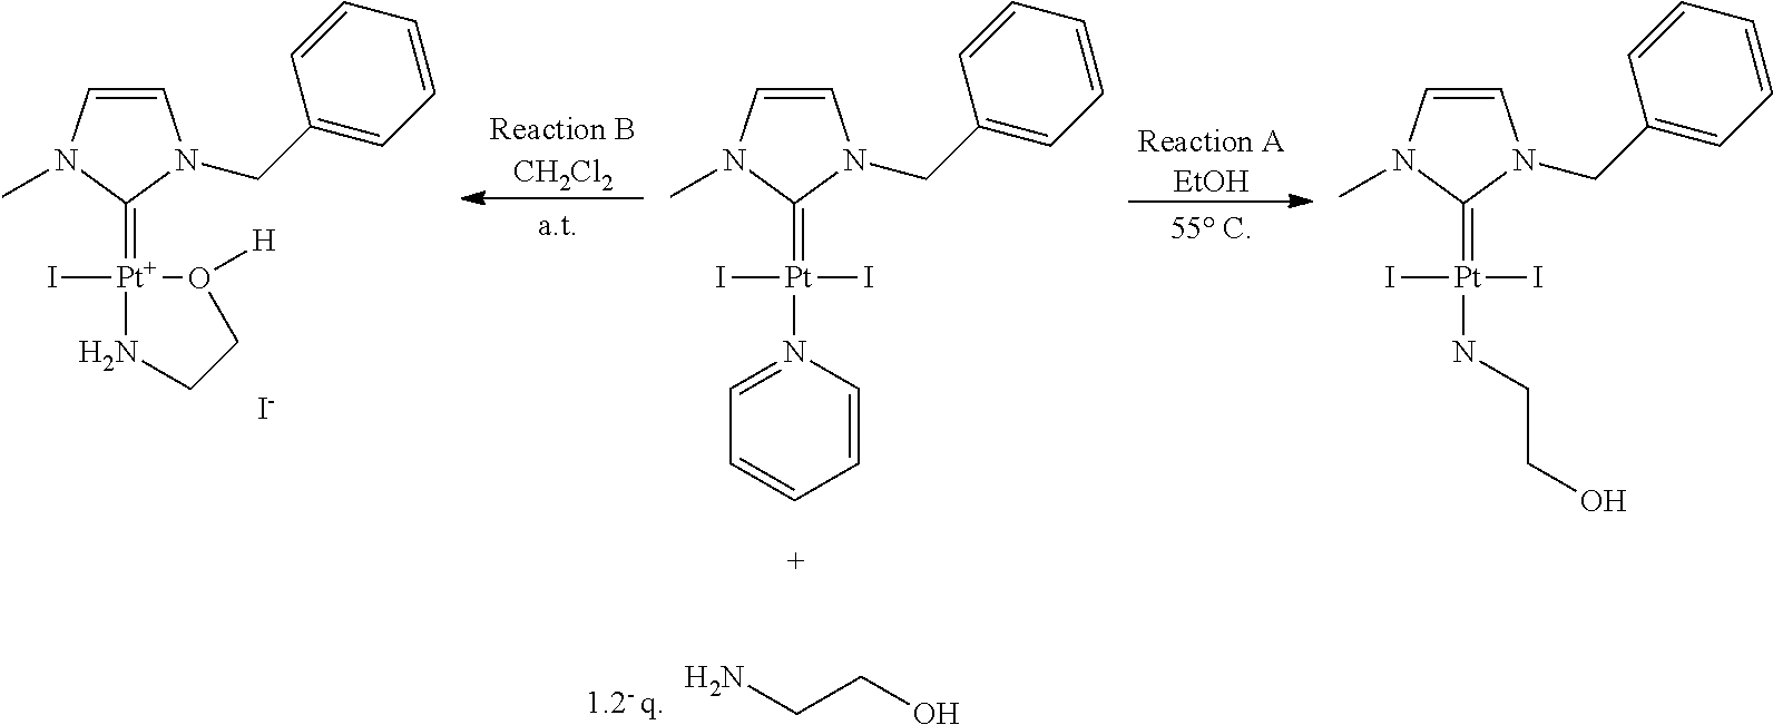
C1=CN(C)C(=[Pt]2(I)O([H])CCN2)N1CC1=CC=CC=C1.[I-].C1=CN(C)C(=[Pt](I)(I)N2=CC=CC=C2)N1CC1=CC=CC=C1.C1=CN(C)C(=[Pt](I)(I)NCCO)N1CC1=CC=CC=C1.[CH2Cl2].[EtOH].NCCO
